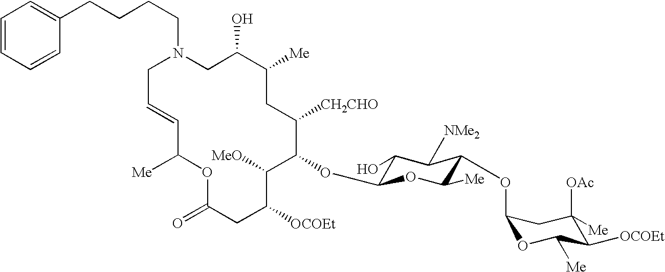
C1C(O)C([Me])CC([CH2CHO])C(OC2C(O)C([NMe2])C(OC3OC([Me])C([OCOEt])C([OAc])([Me])C3)C([Me])O2)C([MeO])C([OCOEt])CC(=O)OC([Me])C=CCN1CCCCC1=CC=CC=C1
